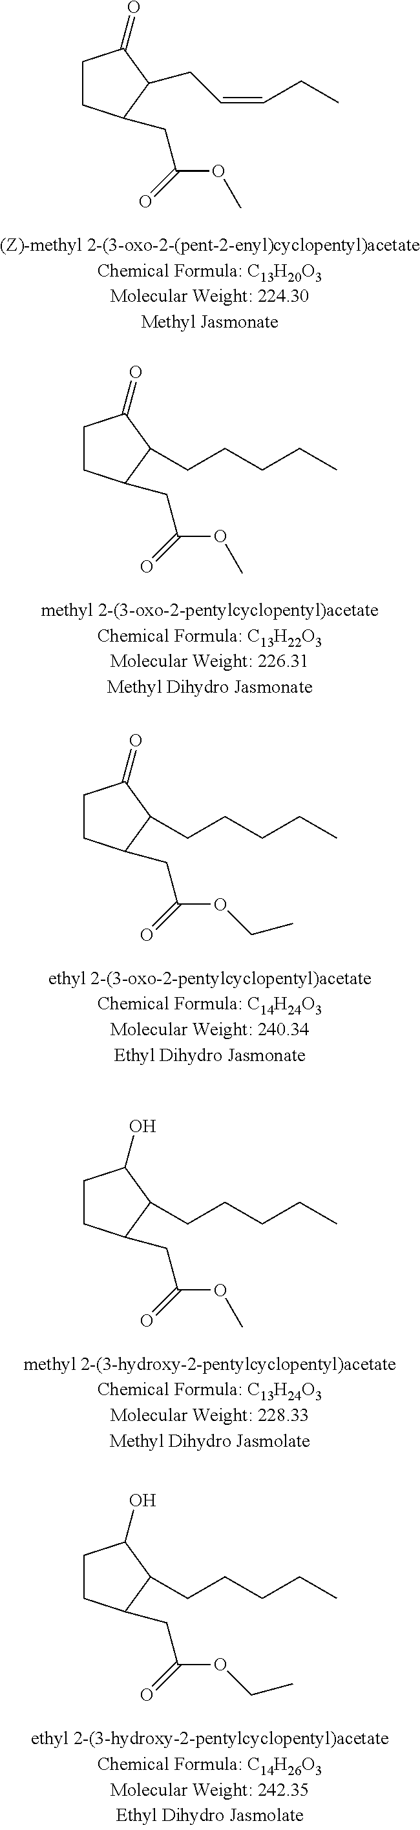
C1CC(CC(=O)OC)C(CC=CCC)C1=O.C1CC(CC(=O)OC)C(CCCCC)C1=O.C1CC(CC(=O)OCC)C(CCCCC)C1=O.C1CC(CC(=O)OC)C(CCCCC)C1O.C1CC(CC(=O)OCC)C(CCCCC)C1O
